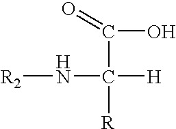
N(C([H])([R])C(O)=O)[R2]
